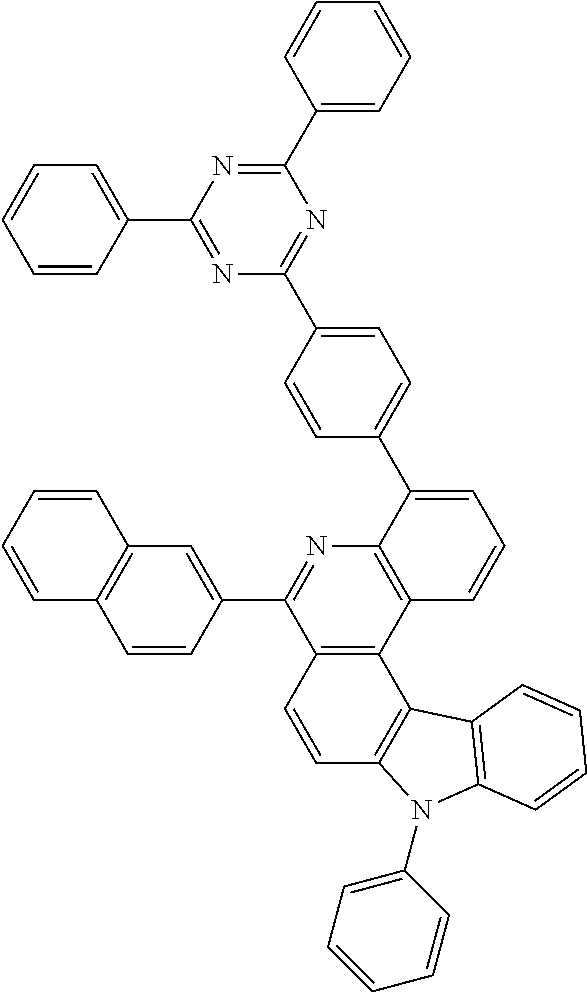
N1=C(C2=CC=CC=C2)N=C(C2=CC=CC=C2)N=C1C1=CC=C(C2=CC=CC3=C2N=C(C2=CC4=C(C=C2)C=CC=C4)C2=C3C3=C(C=C2)N(C2=CC=CC=C2)C2=C3C=CC=C2)C=C1
